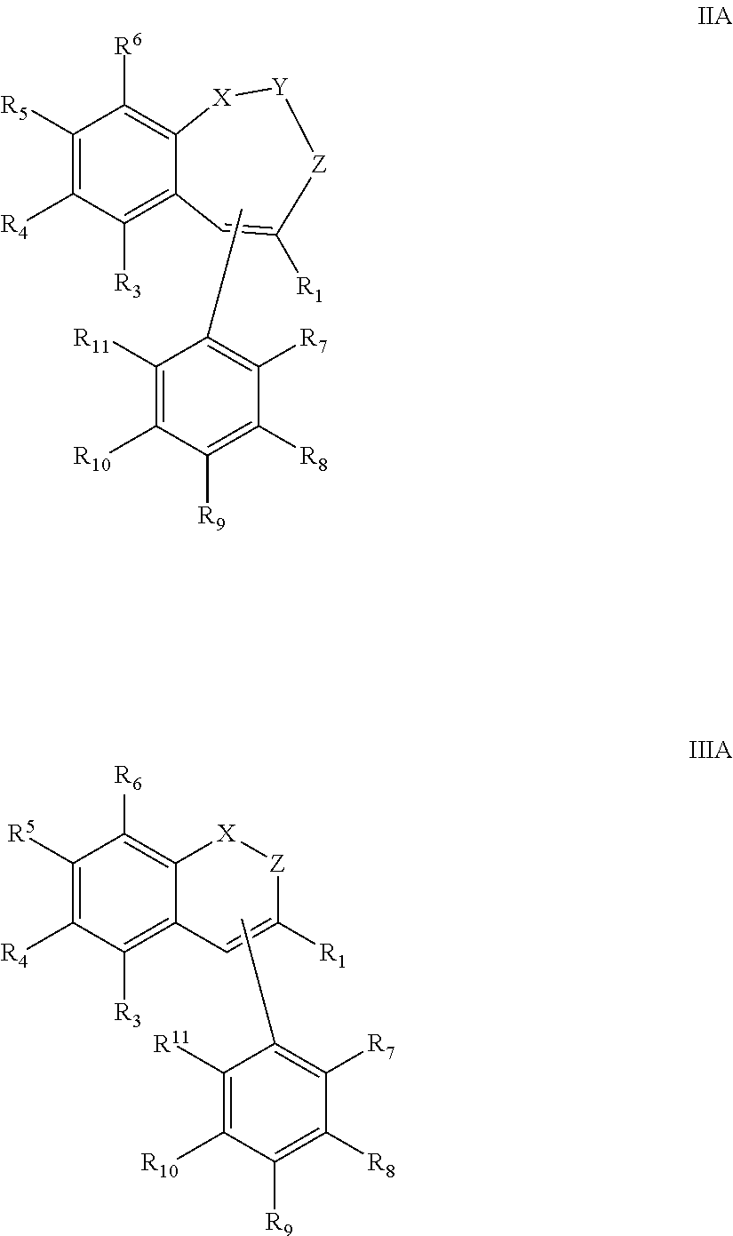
C1([R5])=C([R4])C([R3])=C2C(=C1[R6])[X][Y][Z]C([R1])=C2.CC1=C([R7])C([R8])=C([R9])C([R10])=C1[R11].C1([R5])=C([R4])C([R3])=C2C(=C1[R6])[X][Z]C([R1])=C2.CC1=C([R7])C([R8])=C([R9])C([R10])=C1[R11]
